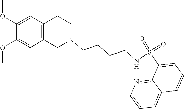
C1=C(OC)C(OC)=CC2=C1CCN(CCCCNS(=O)(=O)C1=CC=CC3=CC=CN=C13)C2
